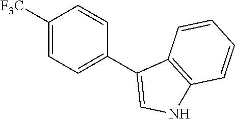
C1([F3C])=CC=C(C2=CNC3=C2C=CC=C3)C=C1
